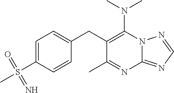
N12C(=NC=N1)N=C(C)C(CC1=CC=C(S(C)(=O)=N)C=C1)=C2N(C)C
